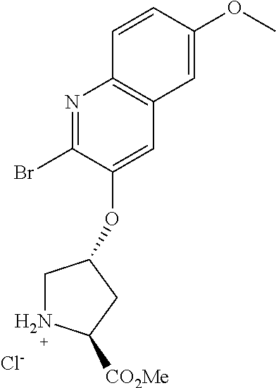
N1=C(Br)C(OC2CNC([CO2Me])C2)=CC2=C1C=CC(OC)=C2.[Cl-]
